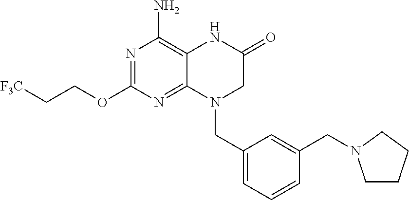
[F3C]CCOC1=NC(N)=C2C(=N1)N(CC1=CC=CC(CN3CCCC3)=C1)CC(=O)N2
